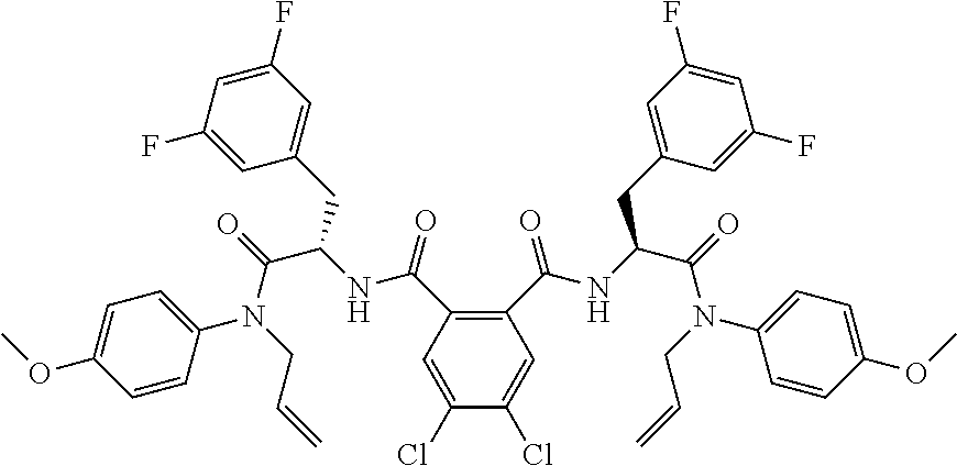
C1=C(Cl)C(Cl)=CC(C(=O)NC(C(=O)N(CC=C)C2=CC=C(OC)C=C2)CC2=CC(F)=CC(F)=C2)=C1C(=O)NC(C(=O)N(CC=C)C1=CC=C(OC)C=C1)CC1=CC(F)=CC(F)=C1
